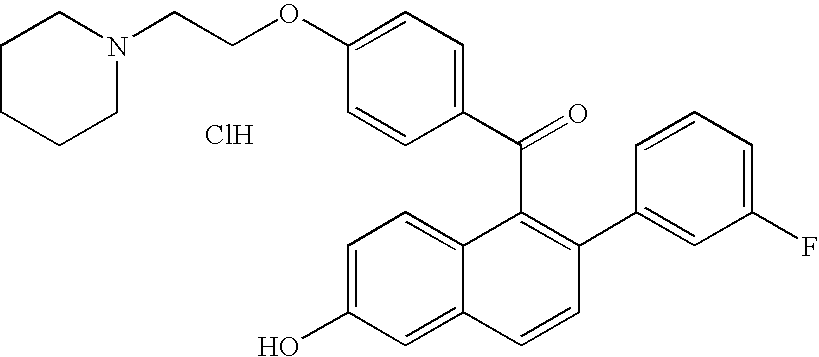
C(C1=C(C2=CC(F)=CC=C2)C=CC2=CC(O)=CC=C12)(C1=CC=C(OCCN2CCCCC2)C=C1)=O.Cl
